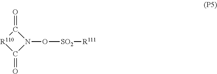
O=C1[R110]C(=O)N1O[SO2][R111]
